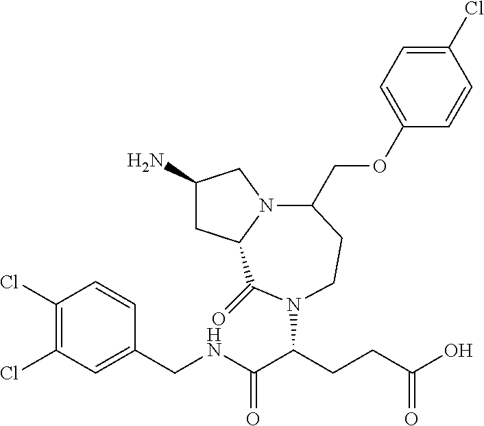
C1(N)CC2N(C1)C(COC1=CC=C(Cl)C=C1)CCN(C(CCC(O)=O)C(NCC1=CC(Cl)=C(Cl)C=C1)=O)C2=O
